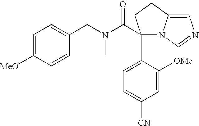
C1(C(N(CC2=CC=C([MeO])C=C2)C)=O)(C2=CC=C([CN])C=C2[OMe])N2C(=CN=C2)CC1
